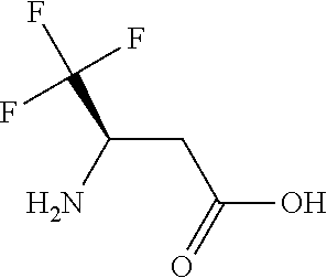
C(CC(=O)O)(N)C(F)(F)F
